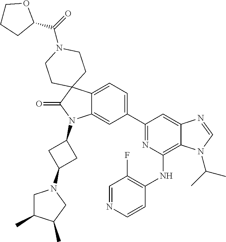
C12=CC=C(C3=NC(NC4=C(F)C=NC=C4)=C4C(=C3)N=CN4C(C)C)C=C1N(C1CC(N3CC(C)C(C)C3)C1)C(=O)C21CCN(C(=O)C2OCCC2)CC1
